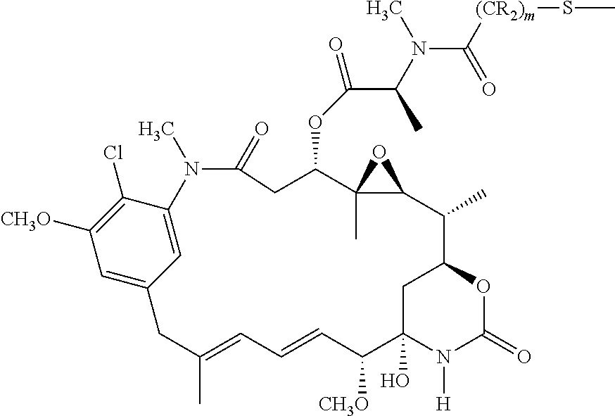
C1C2(O)N([H])C(=O)OC1C(C)C1C(C)(O1)C(OC(=O)C(C)N(C)C(=O)[(CR2)m]SC)CC(=O)N(C)C1=CC(=CC([CH3O])=C1Cl)CC(C)=CC=CC2[CH3O]
